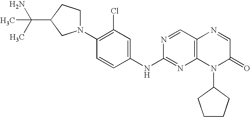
C1=CC(NC2=NC3=C(C=N2)N=CC(=O)N3C2CCCC2)=CC(Cl)=C1N1CCC(C(N)(C)C)C1
